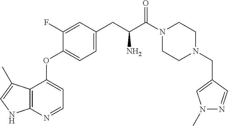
C1CN(CC2=CN(C)N=C2)CCN1C(C(CC1=CC=C(OC2=CC=NC3=C2C(C)=CN3)C(F)=C1)N)=O
